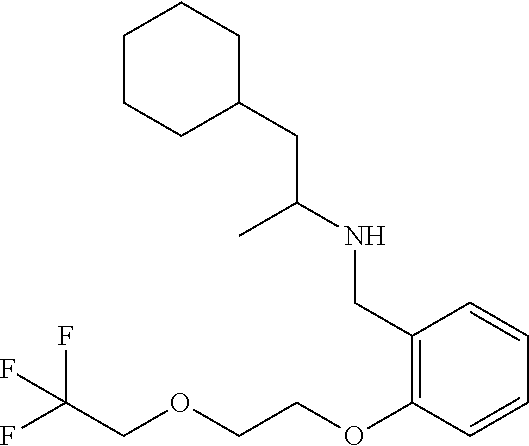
C(C1=C(OCCOCC(F)(F)F)C=CC=C1)NC(CC1CCCCC1)C
